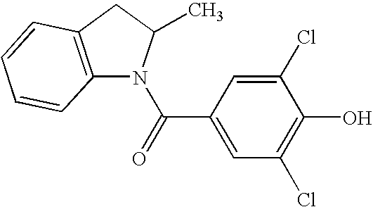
C12=C(CC(C)N1C(=O)C1=CC(Cl)=C(O)C(Cl)=C1)C=CC=C2
